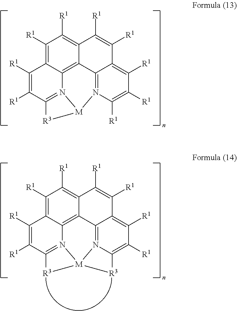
C1([R1])=C2C3=C4C(=C1[R1])C([R1])=C([R1])C1=C([R1])C([R1])=C5N(=C41)[M]1([R3]5)N3=C(C([R1])=C2[R1])[R3]1.C1([R1])=C2C3=C4C(=C1[R1])C([R1])=C([R1])C1=C([R1])C([R1])=C([R1])N(=C41)[M]1N3=C(C([R1])=C2[R1])[R3]1
